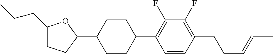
C1(CCC)CCC(C2CCC(C3=C(F)C(F)=C(CCC=CC)C=C3)CC2)O1
